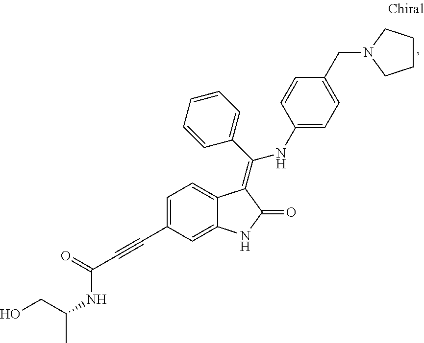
C1=C(C#CC(NC(C)CO)=O)C=C2C(=C1)C(=C(C1=CC=CC=C1)NC1=CC=C(CN3CCCC3)C=C1)C(=O)N2
